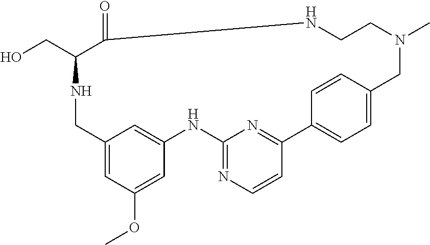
C1=C2C=C(C=C1OC)NC1=NC=CC(=N1)C1=CC=C(C=C1)CN(C)CCNC(=O)C(CO)NC2
